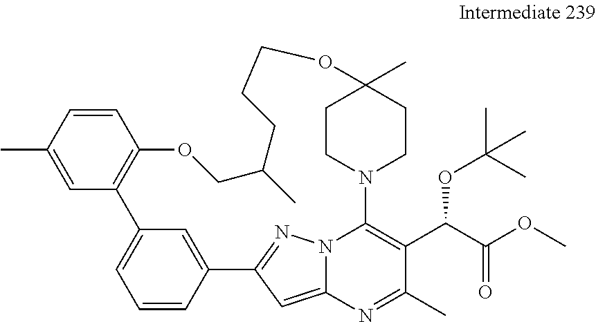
C12=CC3=NN1C(=C(C(C(=O)OC)OC(C)(C)C)C(C)=N2)N1CCC(C)(CC1)OCCCC(C)COC1=C(C2=CC=CC3=C2)C=C(C)C=C1
